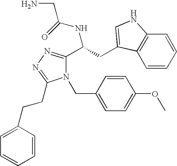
N(C(C1=NN=C(CCC2=CC=CC=C2)N1CC1=CC=C(OC)C=C1)CC1=CNC2=C1C=CC=C2)C(=O)CN
